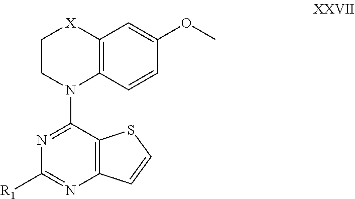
C12=C(C(N3C4=C([X]CC3)C=C(OC)C=C4)=NC([R1])=N1)SC=C2
